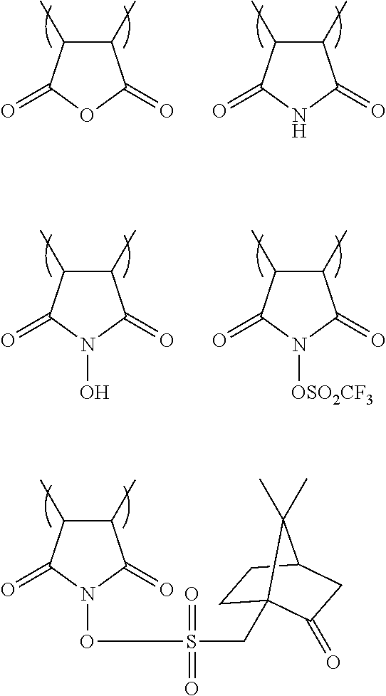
C1(C)C(C)C(=O)OC1=O.C1(C)C(C)C(=O)NC1=O.C1(C)C(C)C(=O)N(O)C1=O.C1(C)C(C)C(=O)N([OSO2CF3])C1=O.C1(C)C(C)C(=O)N(OS(=O)(=O)CC23CCC(CC2=O)C3(C)C)C1=O
